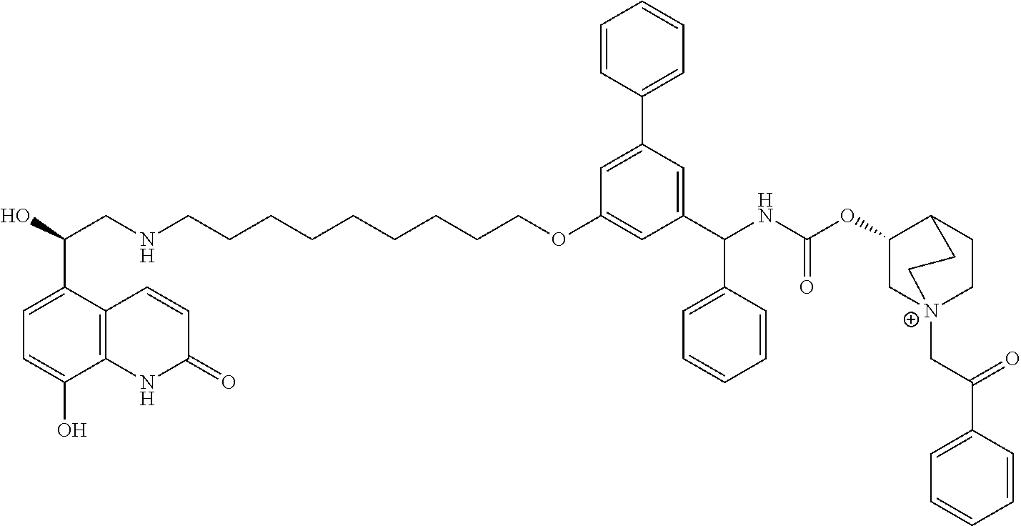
C12=C(C(C(O)CNCCCCCCCCCOC3=CC(C(NC(OC4C[N+]5(CC(=O)C6=CC=CC=C6)CCC4CC5)=O)C4=CC=CC=C4)=CC(C4=CC=CC=C4)=C3)=CC=C1O)C=CC(=O)N2
